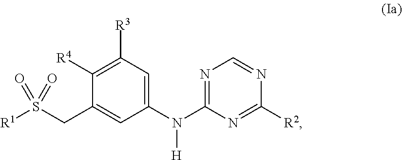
N1=C(N(C2=CC([R3])=C([R4])C(CS([R1])(=O)=O)=C2)[H])N=C([R2])N=C1
